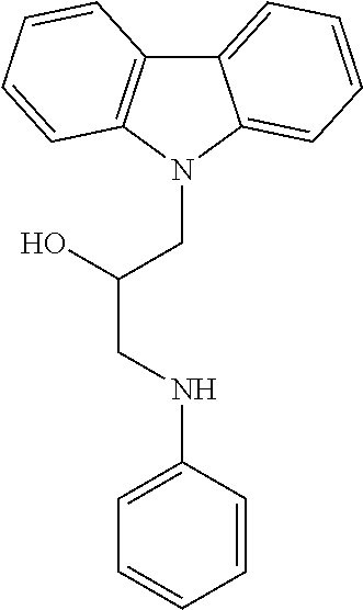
C12=CC=CC=C1N(CC(CNC1=CC=CC=C1)O)C1=C2C=CC=C1
